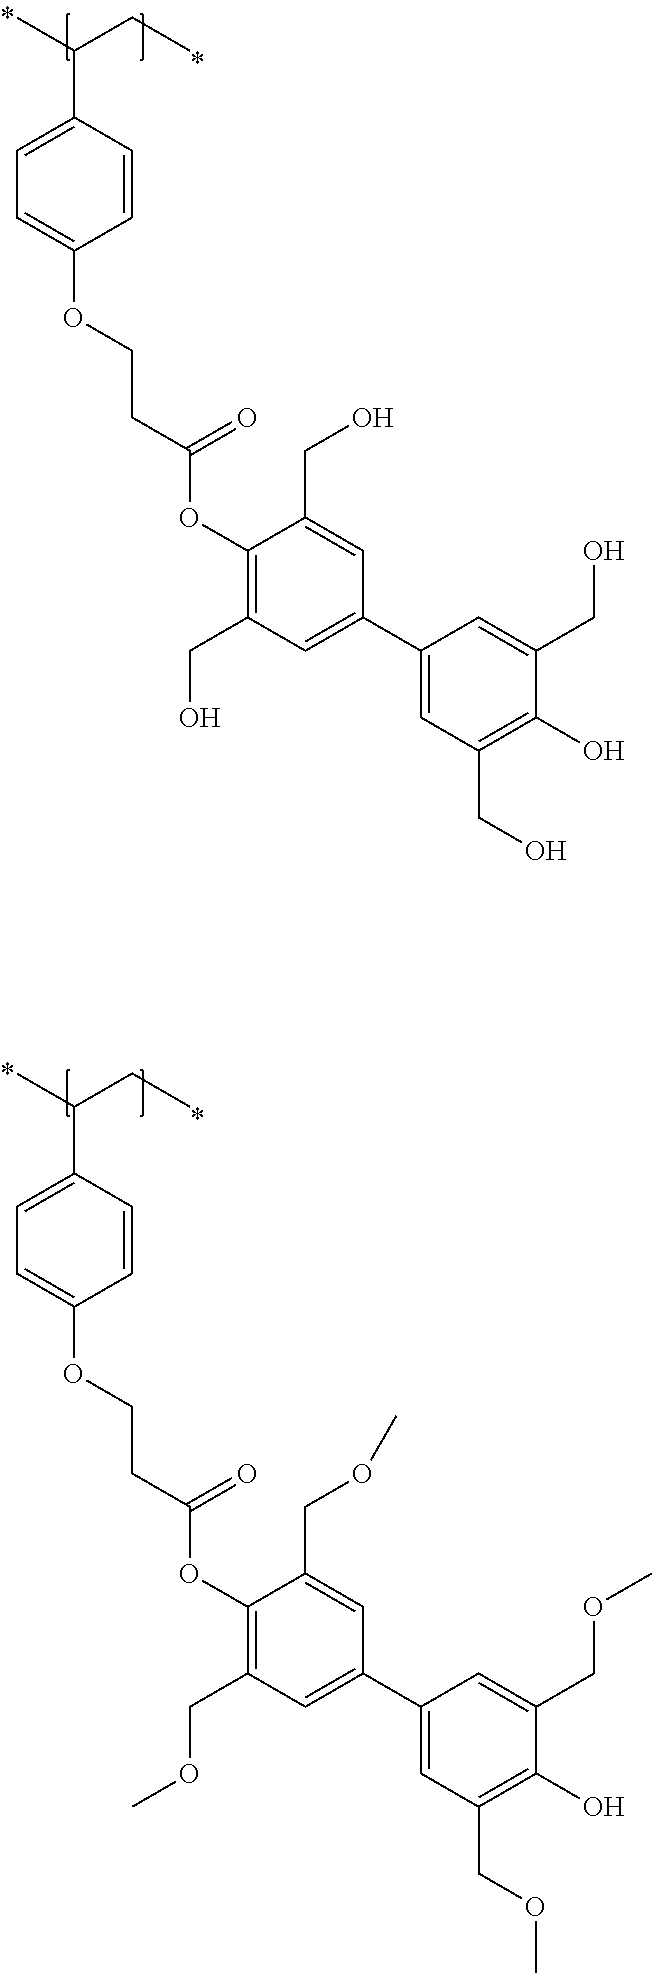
C1=CC(C(CC)C)=CC=C1OCCC(OC1=C(CO)C=C(C2=CC(CO)=C(O)C(CO)=C2)C=C1CO)=O.C1=CC(C(CC)C)=CC=C1OCCC(OC1=C(COC)C=C(C2=CC(COC)=C(O)C(COC)=C2)C=C1COC)=O
